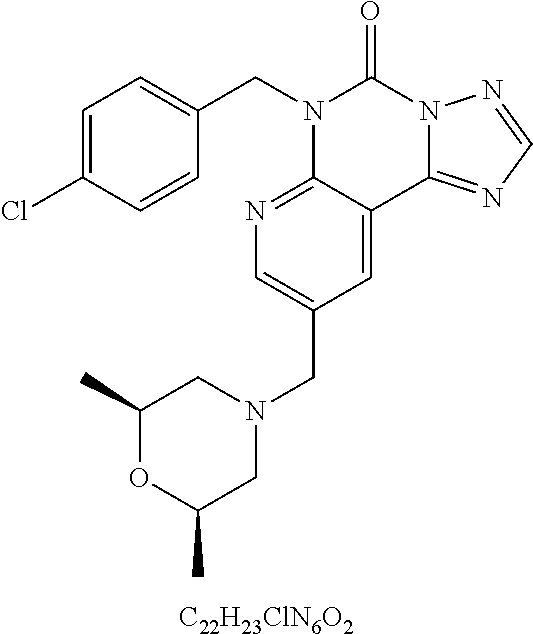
C1=C(Cl)C=CC(CN2C3=NC=C(CN4CC(C)OC(C)C4)C=C3C3=NC=NN3C2=O)=C1.[C22H23ClN6O2]
